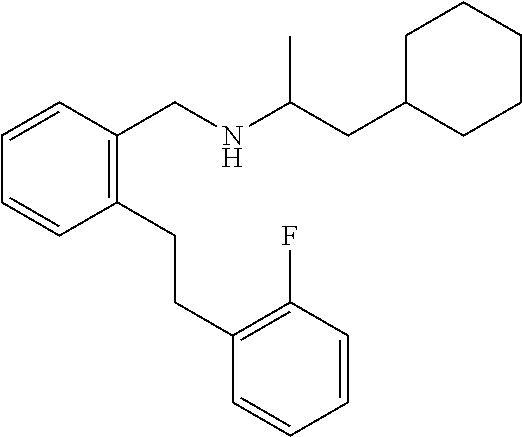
C1=CC=CC(CNC(CC2CCCCC2)C)=C1CCC1=C(F)C=CC=C1
